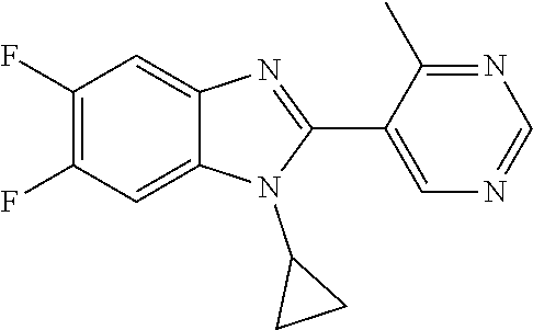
C1(F)=C(F)C=C2C(=C1)N=C(C1=CN=CN=C1C)N2C1CC1
